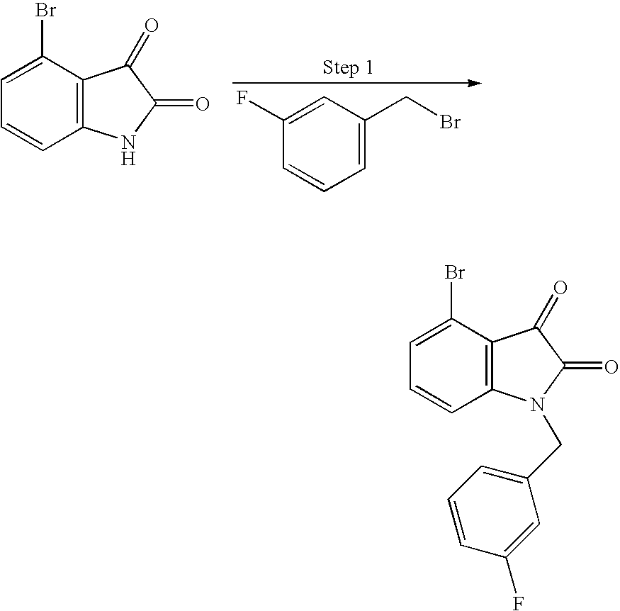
FC1=CC(CBr)=CC=C1.C1=C(Br)C2=C(C=C1)NC(=O)C2=O.C1=C(Br)C2=C(C=C1)N(CC1=CC=CC(F)=C1)C(=O)C2=O
